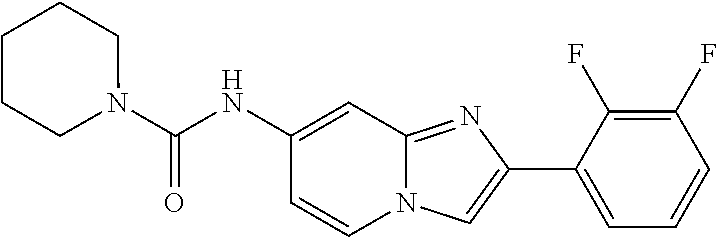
C12=NC(C3=CC=CC(F)=C3F)=CN1C=CC(NC(N1CCCCC1)=O)=C2
